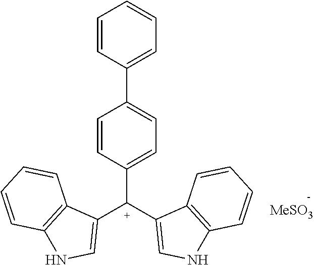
C1=CC([C+](C2=CNC3=C2C=CC=C3)C2=CNC3=C2C=CC=C3)=CC=C1C1=CC=CC=C1.[MeSO3]
